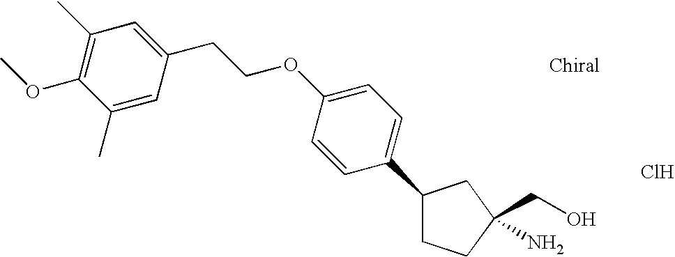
C1(C2=CC=C(OCCC3=CC(C)=C(OC)C(C)=C3)C=C2)CCC(CO)(N)C1.Cl
